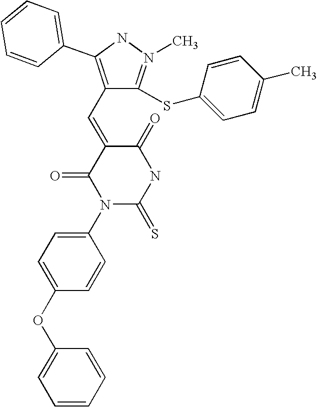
O=C1C(=CC2=C(C3=CC=CC=C3)NN(C)=C2SC2=CC=C(C)C=C2)C(=O)N(C2=CC=C(OC3=CC=CC=C3)C=C2)C(=S)N1
